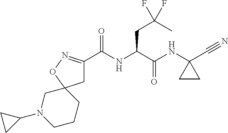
C1C(C(NC(C(NC2(C#N)CC2)=O)CC(C)(F)F)=O)=NOC12CN(C1CC1)CCC2
